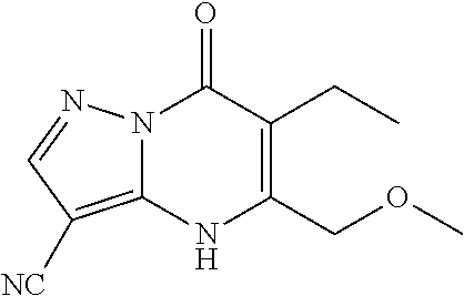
C1(CC)=C(COC)NC2=C([NC])C=NN2C1=O
